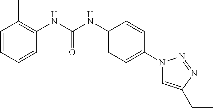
C1=CC=CC(NC(NC2=CC=C(N3C=C(CC)N=N3)C=C2)=O)=C1C
